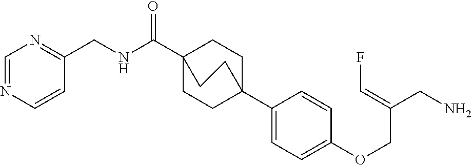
C1(C23CCC(C(NCC4=NC=NC=C4)=O)(CC2)CC3)=CC=C(OCC(CN)=CF)C=C1
